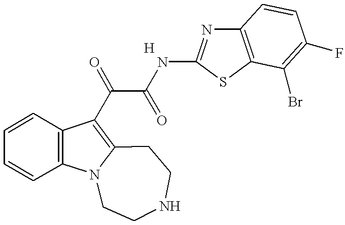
C1=CC2=C(C=C1)C(C(C(NC1=NC3=C(S1)C(Br)=C(F)C=C3)=O)=O)=C1N2CCNCC1
